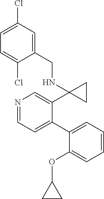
N1=CC=C(C2=CC=CC=C2OC2CC2)C(C2(NCC3=CC(Cl)=CC=C3Cl)CC2)=C1
